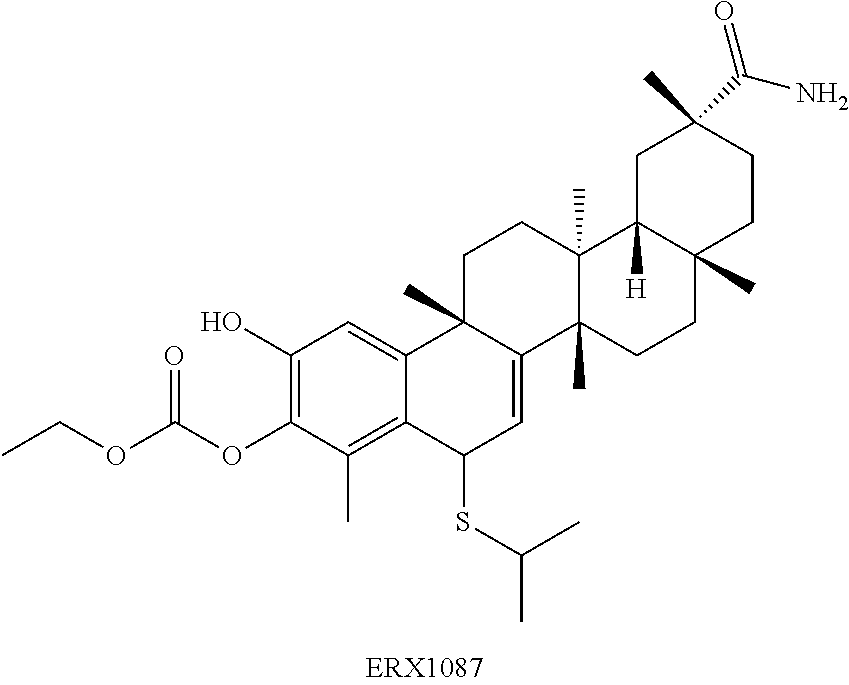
C1(O)=C(OC(OCC)=O)C(C)=C2C(=C1)C1(C)C(=CC2SC(C)C)C2(C)C(C)(CC1)C1([H])C(C)(CC2)CCC(C)(C(N)=O)C1
